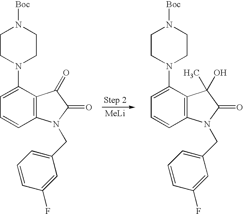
[MeLi].C1=C(N2CCN([Boc])CC2)C2=C(C=C1)N(CC1=CC=CC(F)=C1)C(=O)C2=O.C1=C(N2CCN([Boc])CC2)C2=C(C=C1)N(CC1=CC=CC(F)=C1)C(=O)C2(O)C
